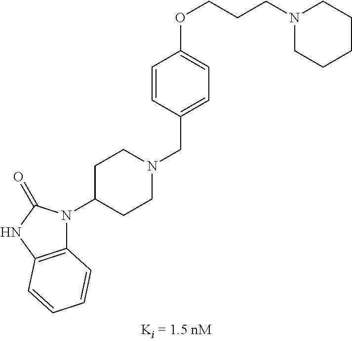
N1(CC2=CC=C(OCCCN3CCCCC3)C=C2)CCC(N2C3=C(NC2=O)C=CC=C3)CC1
